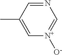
CC1=C[N+]([O-])=CN=C1
